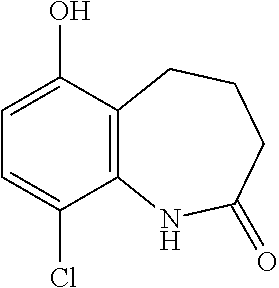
C1=C(Cl)C2=C(C(O)=C1)CCCC(=O)N2
